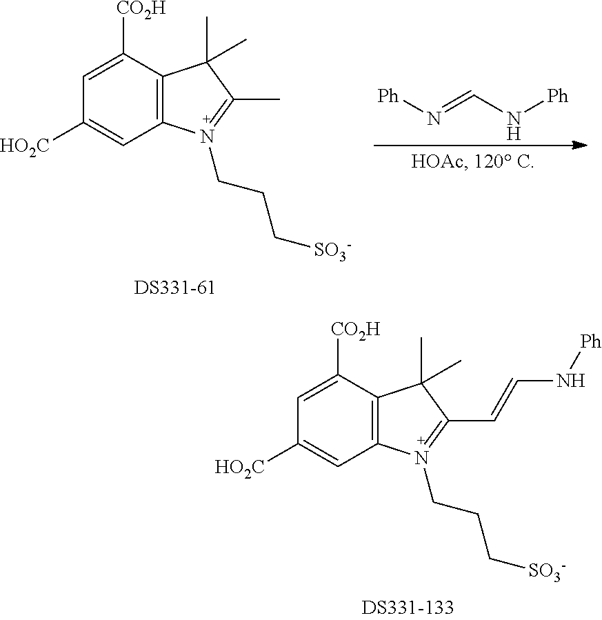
[Ph]N=CN[Ph].C1=C([CO2H])C2=C(C=C1[HO2C])N(CCC[SO3-])=C(C)C2(C)C.C1=C([CO2H])C2=C(C=C1[HO2C])N(CCC[SO3-])=C(C=CN[Ph])C2(C)C
